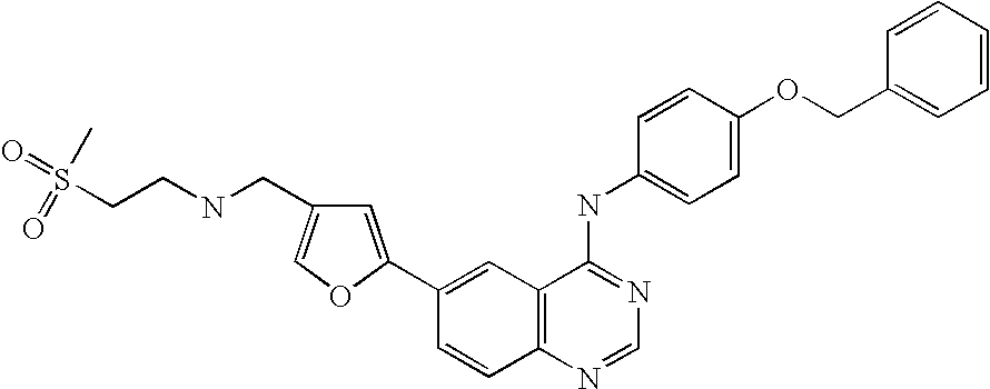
C1=NC2=C(C(NC3=CC=C(OCC4=CC=CC=C4)C=C3)=N1)C=C(C1=CC(CNCCS(=O)(C)=O)=CO1)C=C2
